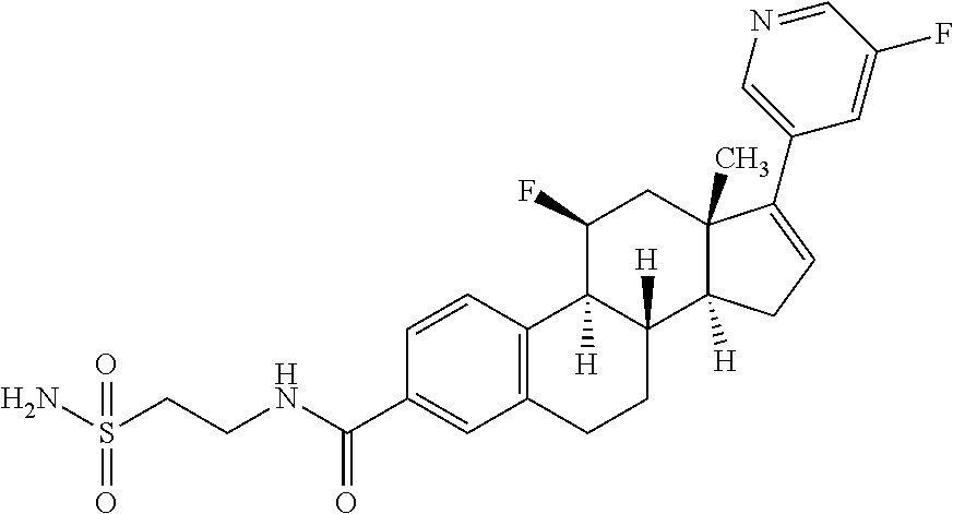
C1=CC(C(NCCS(N)(=O)=O)=O)=CC2=C1C1([H])C([H])(CC2)C2([H])C(C)(CC1F)C(C1=CN=CC(F)=C1)=CC2
